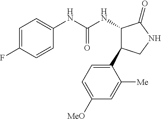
C1=C(F)C=CC(NC(NC2C(C3=CC=C([MeO])C=C3[Me])CNC2=O)=O)=C1
